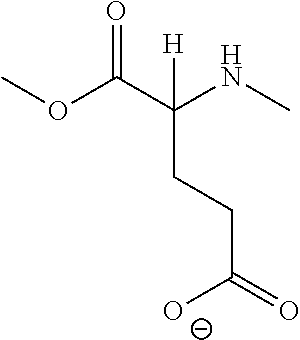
COC(C(NC)(CCC(=O)[O-])[H])=O
